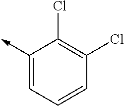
C1(->C)=CC=CC(Cl)=C1Cl
